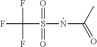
FC(S(NC(=O)C)(=O)=O)(F)F
